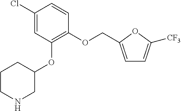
C1(OCC2=CC=C([CF3])O2)=C(OC2CCCNC2)C=C(Cl)C=C1
